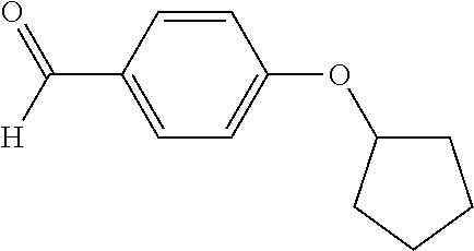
C1=CC(C([H])=O)=CC=C1OC1CCCC1
